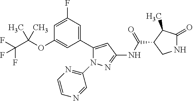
N1C(=O)C(C)C(C(NC2=NN(C3=NC=CN=C3)C(C3=CC(F)=CC(OC(C(F)(F)F)(C)C)=C3)=C2)=O)C1
